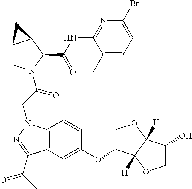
C(CN1C2=C(C=C(OC3COC4([H])C3([H])OCC4O)C=C2)C(C(C)=O)=N1)(=O)N1CC2C(C1C(NC1=NC(Br)=CC=C1C)=O)C2
